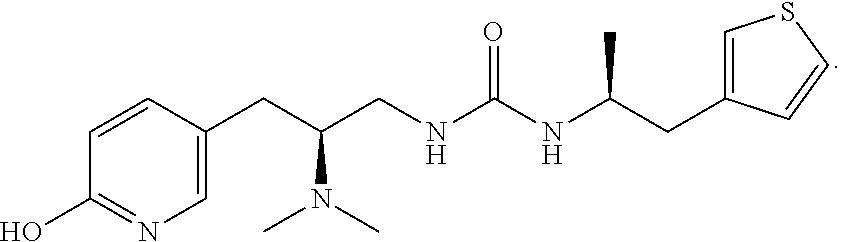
C1=C(CC(N(C)C)CNC(=O)NC(CC2=CSC=C2)C)C=CC(O)=N1
